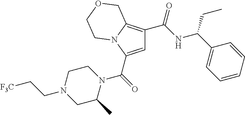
C1=C(C(=O)N2CCN(CC[F3C])CC2C)N2C(=C1C(NC(C1=CC=CC=C1)CC)=O)COCC2
